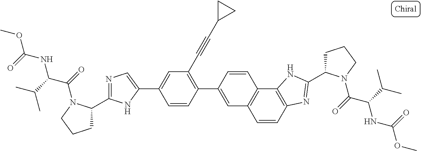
C1=CC2=C(C3=C1C=C(C1=C(C#CC4CC4)C=C(C4=CN=C(C5CCCN5C(=O)C(C(C)C)NC(OC)=O)N4)C=C1)C=C3)NC(C1CCCN1C(=O)C(C(C)C)NC(OC)=O)=N2
